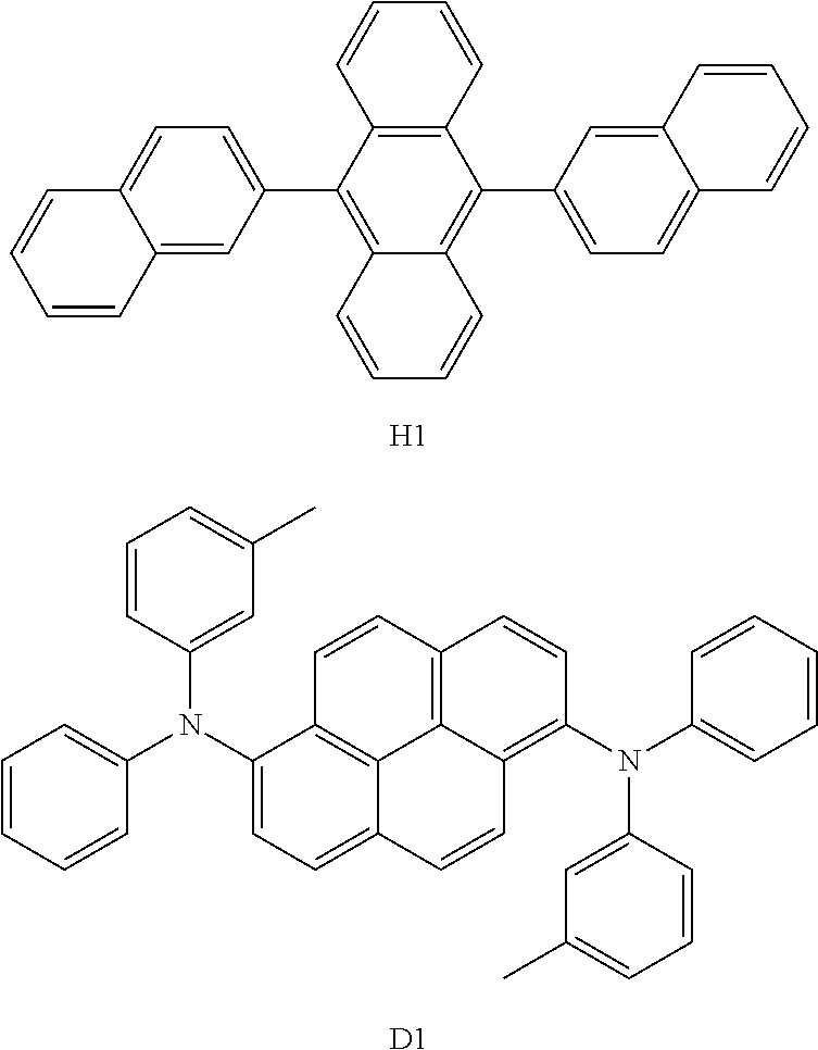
C1=CC2=C(C=C1)C(C1=CC=C3C(=C1)C=CC=C3)=C1C(=C2C2=CC=C3C(=C2)C=CC=C3)C=CC=C1.[H1].C1=CC=CC(N(C2=CC(C)=CC=C2)C2=CC=C3C4=C2C=CC2=C4C(=C(N(C4=CC(C)=CC=C4)C4=CC=CC=C4)C=C2)C=C3)=C1.[D1]
